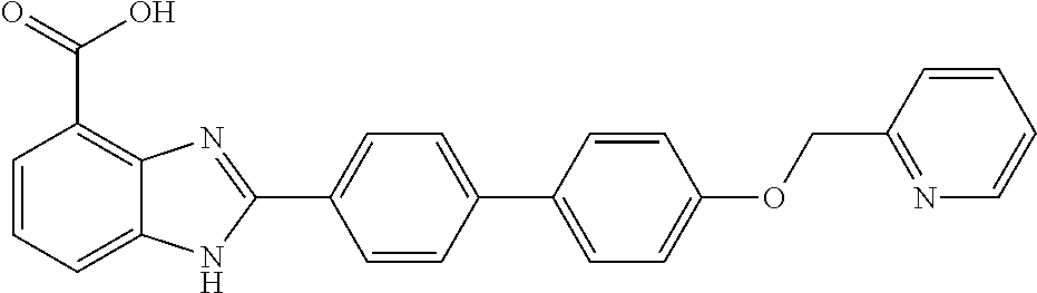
C1=CC(C2=CC=C(OCC3=NC=CC=C3)C=C2)=CC=C1C1=NC2=C(C(=O)O)C=CC=C2N1
